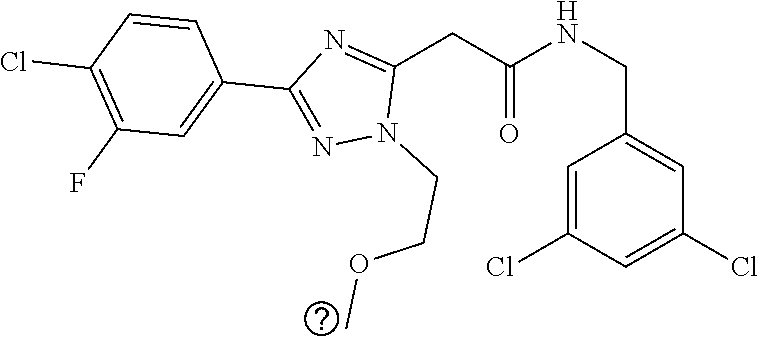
C(C1=CC(Cl)=CC(Cl)=C1)NC(CC1=NC(C2=CC(F)=C(Cl)C=C2)=NN1CCOC)=O
